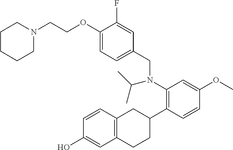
N1(CCOC2=CC=C(CN(C3=C(C4CC5=C(CC4)C=C(O)C=C5)C=CC(OC)=C3)C(C)C)C=C2F)CCCCC1
